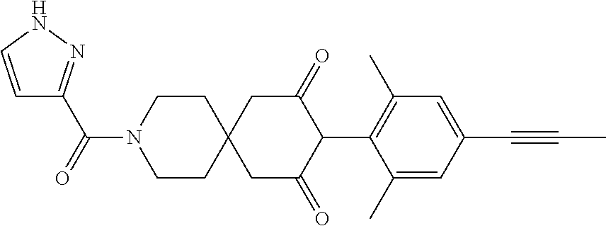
C1CN(C(=O)C2=NNC=C2)CCC12CC(=O)C(C1=C(C)C=C(C#CC)C=C1C)C(=O)C2
